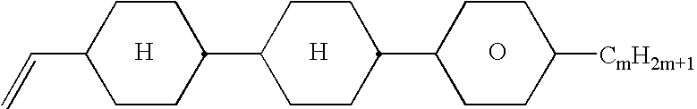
[H].[H].O.C1(C=C)CCC(C2CCC(C3CCC([CmH2m+1])CC3)CC2)CC1
